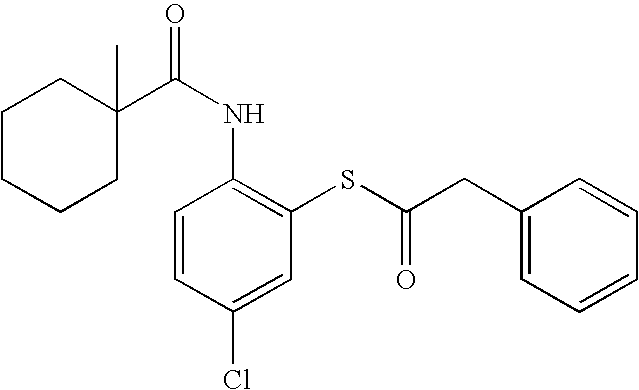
C1CCCC(C)(C(NC2=C(SC(CC3=CC=CC=C3)=O)C=C(Cl)C=C2)=O)C1
